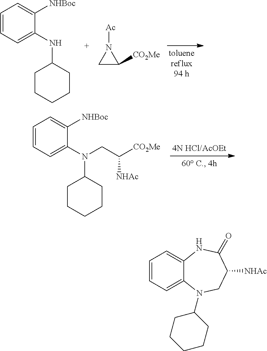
C1C([CO2Me])N1[Ac].C1=CC=C(NC2CCCCC2)C([NHBoc])=C1.C1=CC=C2C(=C1)NC(=O)C([NHAc])CN2C1CCCCC1.C1=CC=C(N(C2CCCCC2)CC([CO2Me])[NHAc])C([NHBoc])=C1
